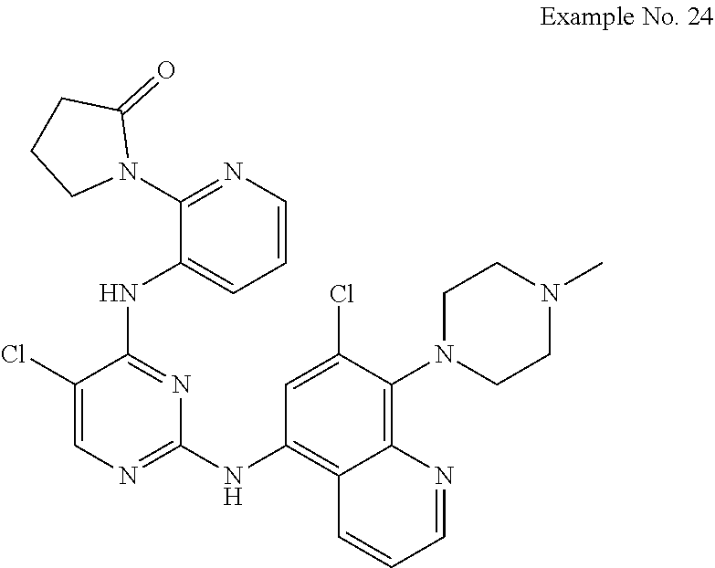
C1CN(C2=C3C(=C(NC4=NC=C(Cl)C(NC5=CC=CN=C5N5CCCC5=O)=N4)C=C2Cl)C=CC=N3)CCN1C
